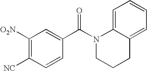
C1([O2N])=C([NC])C=CC(C(N2CCCC3=CC=CC=C23)=O)=C1
